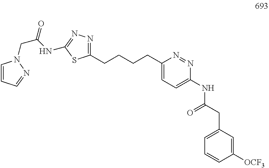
C(CCCC1=CC=C(NC(CC2=CC=CC([OCF3])=C2)=O)N=N1)C1=NN=C(NC(CN2C=CC=N2)=O)S1
